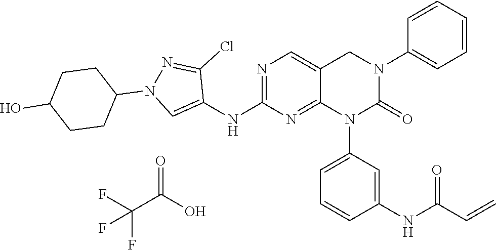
C1=C(NC(=O)C=C)C=CC=C1N1C(=O)N(C2=CC=CC=C2)CC2=CN=C(NC3=CN(C4CCC(O)CC4)N=C3Cl)N=C12.O=C(O)C(F)(F)F
